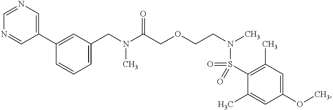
C1(CN(C(COCCN(C)S(C2=C(C)C=C(OC)C=C2C)(=O)=O)=O)C)=CC=CC(C2=CN=CN=C2)=C1
